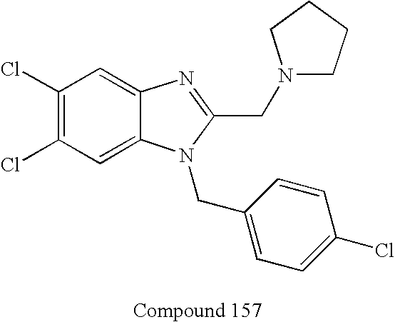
C1(Cl)=C(Cl)C=C2C(=C1)N=C(CN1CCCC1)N2CC1=CC=C(Cl)C=C1
